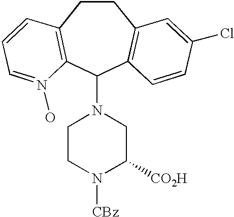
C1CC2=C(C(N3CCN([CBz])C([CO2H])C3)C3=C1C=C(Cl)C=C3)N(O)=CC=C2
